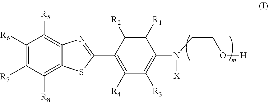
C1([R6])=C([R7])C([R8])=C2C(=C1[R5])N=C(C1=C([R4])C([R3])=C(N([X])CCO[H])C([R1])=C1[R2])S2
